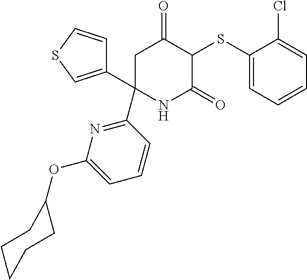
C1(SC2C(=O)CC(C3=NC(OC4CCCCC4)=CC=C3)(C3=CSC=C3)NC2=O)=CC=CC=C1Cl
